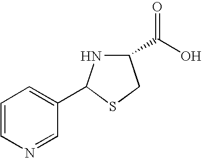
C1=CC=C(C2NC(C(O)=O)CS2)C=N1
